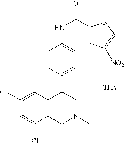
C1(Cl)=CC2=C(C(Cl)=C1)CN(C)CC2C1=CC=C(NC(=O)C2=CC([NO2])=CN2)C=C1.[TFA]
